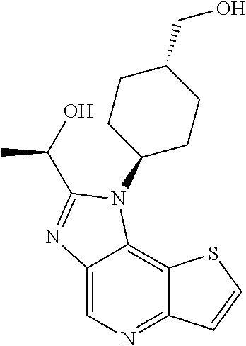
C12=CN=C3C(=C1N(C1CCC(CO)CC1)C(C(O)C)=N2)SC=C3
